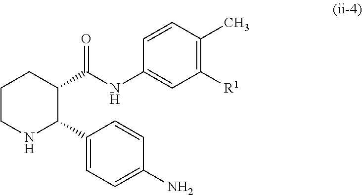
C1=C(C2C(C(NC3=CC([R1])=C(C)C=C3)=O)CCCN2)C=CC(N)=C1
